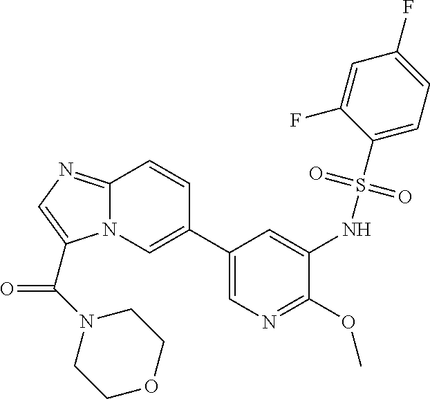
N12C(=NC=C1C(=O)N1CCOCC1)C=CC(C1=CN=C(OC)C(NS(C3=CC=C(F)C=C3F)(=O)=O)=C1)=C2
